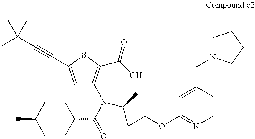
C1=C(C#CC(C)(C)C)SC(C(O)=O)=C1N(C(CCOC1=NC=CC(CN2CCCC2)=C1)C)C(C1CCC(C)CC1)=O
